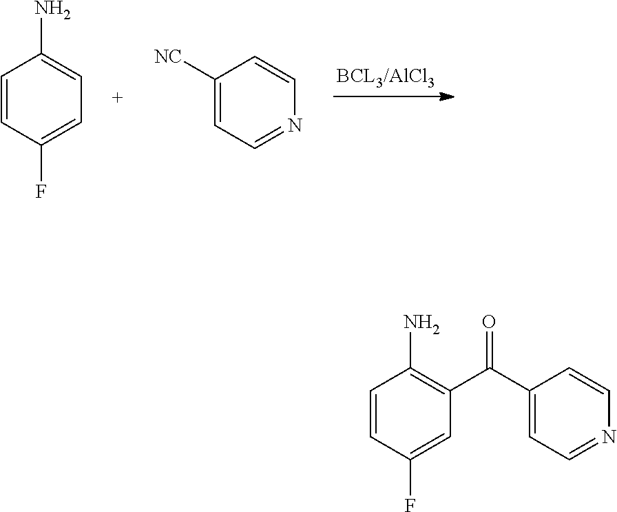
C1=CC(F)=CC=C1N.C1([NC])=CC=NC=C1.C1=CC(F)=CC(C(C2=CC=NC=C2)=O)=C1N
